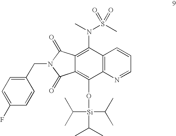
C1(CN2C(=O)C3=C(O[Si](C(C)C)(C(C)C)C(C)C)C4=C(C(N(S(C)(=O)=O)C)=C3C2=O)C=CC=N4)=CC=C(F)C=C1
